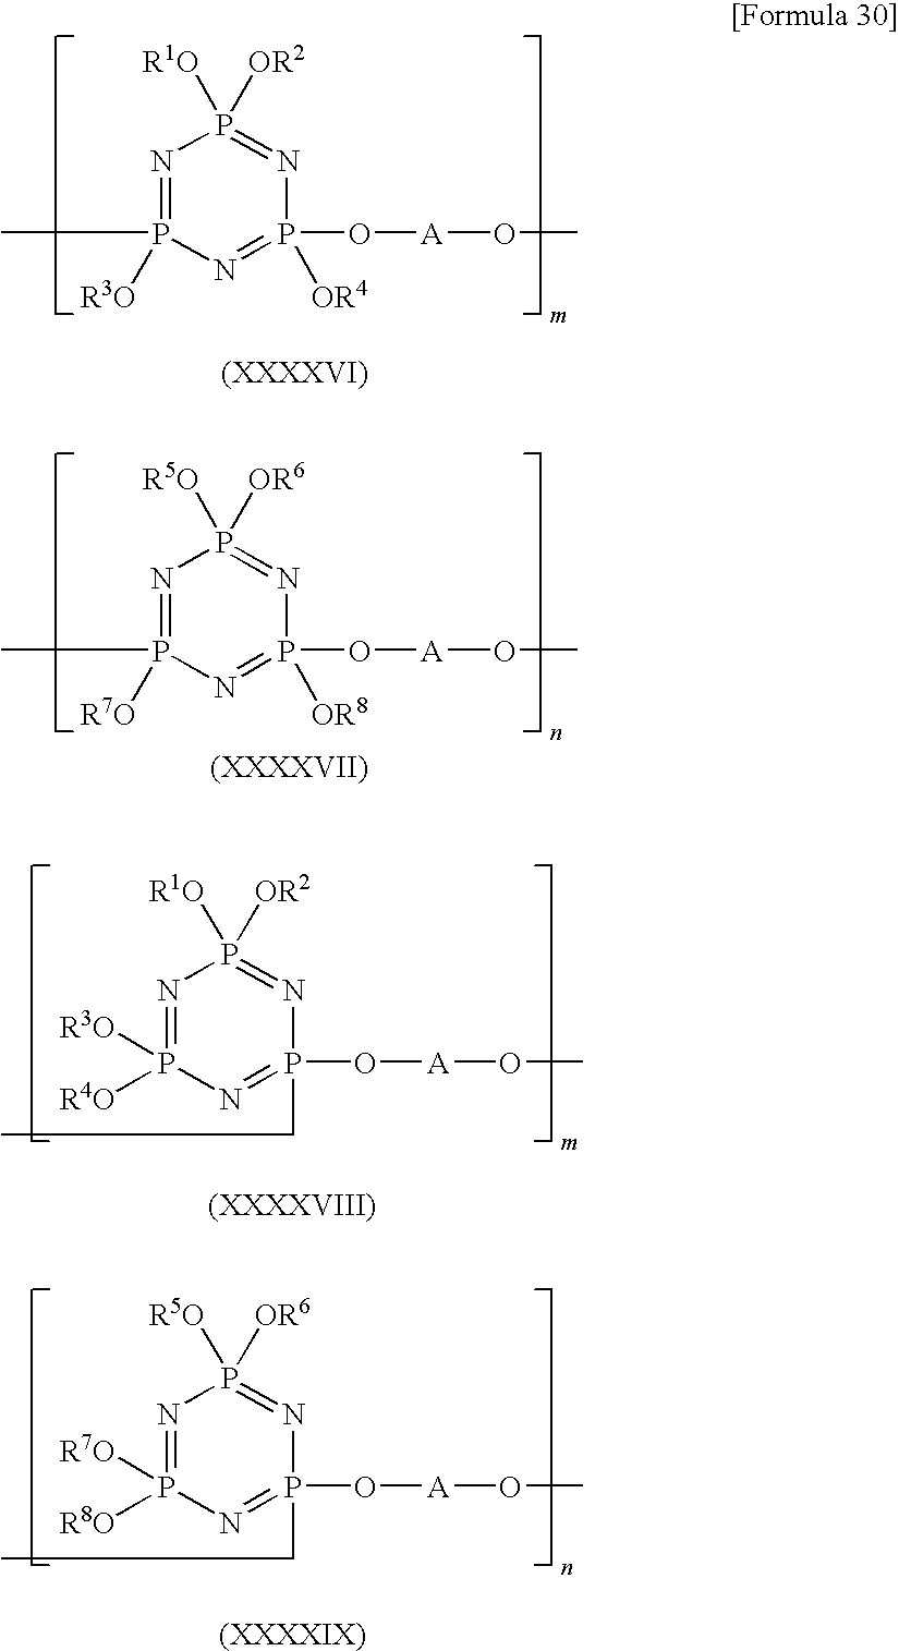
N1=P([R4O])([R3O])N=P(O[A]OC)(CC)N=P1([R1O])[OR2].N1=P([R8O])([R7O])N=P(O[A]OC)(CC)N=P1([R5O])[OR6].N1=P([R3O])(C)N=P([OR4])(O[A]OC)N=P1([R1O])[OR2].N1=P([R7O])(C)N=P([OR8])(O[A]OC)N=P1([R5O])[OR6]
